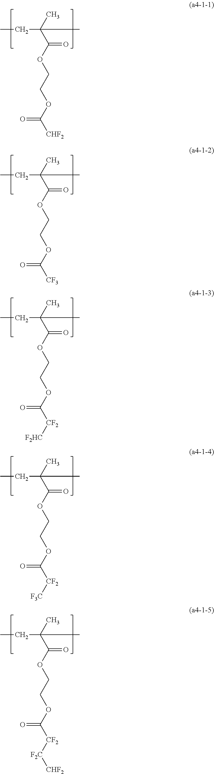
CCC(C)(C(=O)OCCOC(=O)[CHF2])C.CCC(C)(C(=O)OCCOC(=O)[CF3])C.CCC(C)(C(=O)OCCOC(=O)[CF2][F2HC])C.CCC(C)(C(=O)OCCOC(=O)[CF2][F3C])C.CCC(C)(C(=O)OCCOC(=O)[CF2][F2C][CHF2])C
